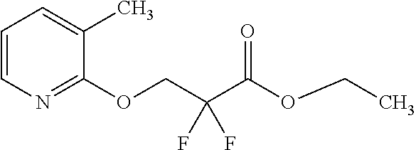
C1=CN=C(OCC(C(OCC)=O)(F)F)C(C)=C1
